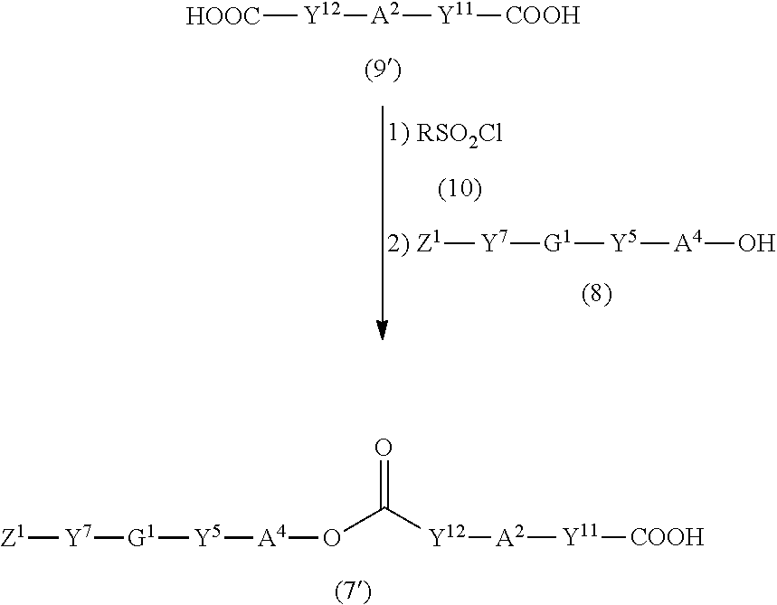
[Y11]([COOH])[A2][Y12][HOOC].[A4](O)[Y5][G1][Y7][Z1].[RSO2Cl].[Y11]([COOH])[A2][Y12]C(O[A4][Y5][G1][Y7][Z1])=O
